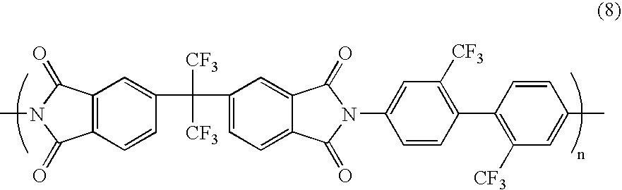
C1=CC(C([CF3])(C2=CC=C3C(=C2)C(=O)N(C2=CC([CF3])=C(C4=C([CF3])C=C(C)C=C4)C=C2)C3=O)[CF3])=CC2=C1C(=O)N(C)C2=O
